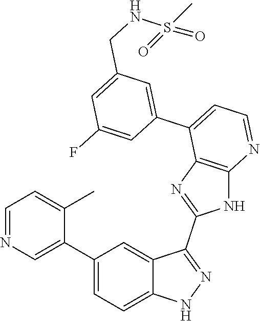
C1=NC=C(C2=CC=C3C(=C2)C(C2=NC4=C(N2)N=CC=C4C2=CC(CNS(=O)(C)=O)=CC(F)=C2)=NN3)C(C)=C1
